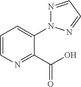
N1=CC=NN1C1=CC=CN=C1C(O)=O
